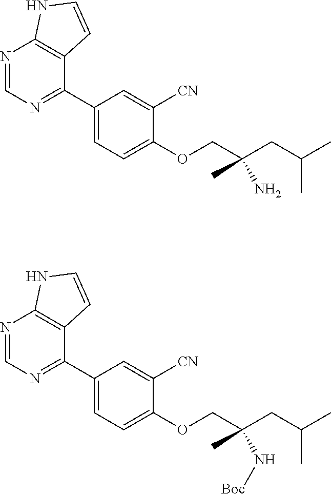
C1(C2=NC=NC3=C2C=CN3)=CC=C(OCC(CC(C)C)(N)C)C([CN])=C1.C1(C2=NC=NC3=C2C=CN3)=CC=C(OCC(CC(C)C)(N[Boc])C)C([CN])=C1
